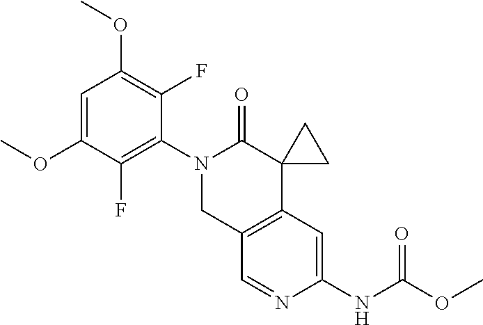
C1=C(OC)C(F)=C(N2CC3=C(C4(C2=O)CC4)C=C(NC(OC)=O)N=C3)C(F)=C1OC
